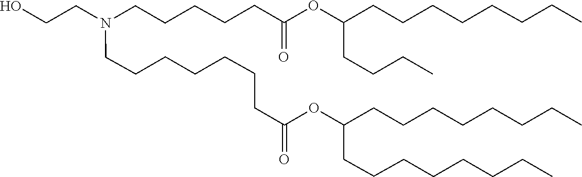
C(CCCCC)CCC(OC(CCCCCCCN(CCCCCC(=O)OC(CCCC)CCCCCCCC)CCO)=O)CCCCCCCC
